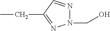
N1(CO)N=CC(CC)=N1
